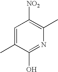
C1=C(C)C(O)=NC(C)=C1[NO2]
